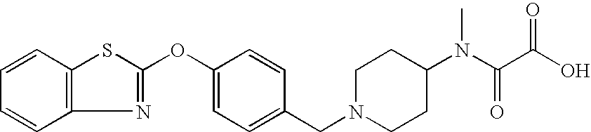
C1=CC2=C(C=C1)N=C(OC1=CC=C(CN3CCC(N(C(C(O)=O)=O)C)CC3)C=C1)S2
